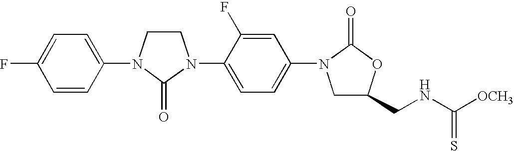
C1CN(C2=CC=C(F)C=C2)C(=O)N1C1=CC=C(N2CC(CNC([OCH3])=S)OC2=O)C=C1F
